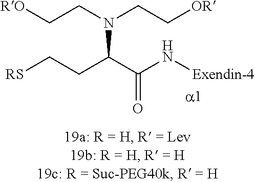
[RS]CCC(C(N[Exendin-4])=O)N(CC[OR])CC[RO]
